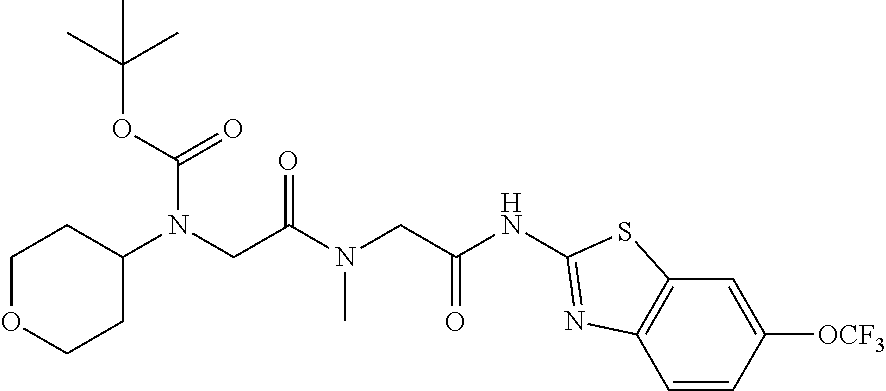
C(OC(C)(C)C)(=O)N(C1CCOCC1)CC(N(CC(NC1=NC2=C(C=C([OCF3])C=C2)S1)=O)C)=O
